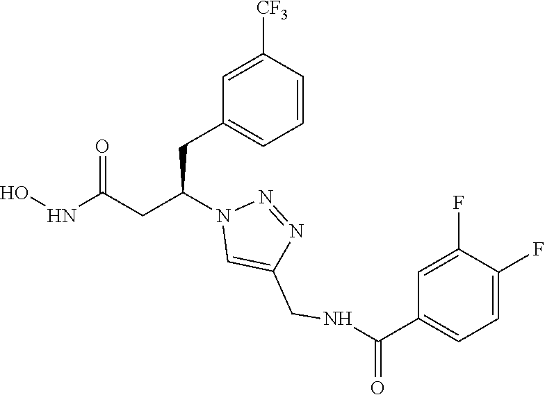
C1(CC(CC(NO)=O)N2C=C(CNC(C3=CC=C(F)C(F)=C3)=O)N=N2)=CC=CC([CF3])=C1
